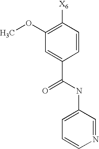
C1=CC([X6])=C(OC)C=C1C(NC1=CC=CN=C1)=O
